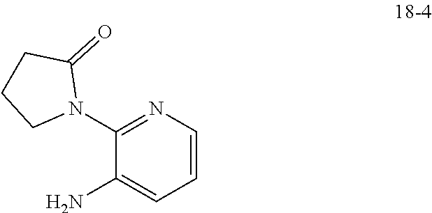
C1(N2C(=O)CCC2)=NC=CC=C1N
